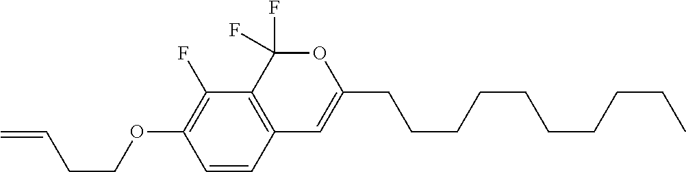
C1=CC2=C(C(F)=C1OCCC=C)C(F)(F)OC(CCCCCCCCCC)=C2
